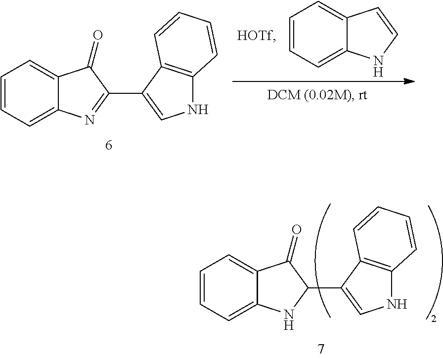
C12=CC=CC=C1NC(C1=CNC3=C1C=CC=C3)C2=O.C12=CC=CC=C1NC=C2.C12=CC=CC=C1N=C(C1=CNC3=C1C=CC=C3)C2=O
